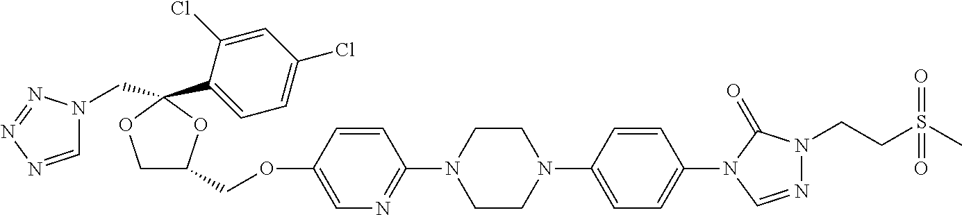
C1OC(C2=CC=C(Cl)C=C2Cl)(CN2C=NN=N2)OC1COC1=CN=C(N2CCN(C3=CC=C(N4C(=O)N(CCS(C)(=O)=O)N=C4)C=C3)CC2)C=C1
